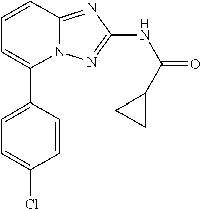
C1=C(C2=CC=CC3=NC(NC(=O)C4CC4)=NN23)C=CC(Cl)=C1
